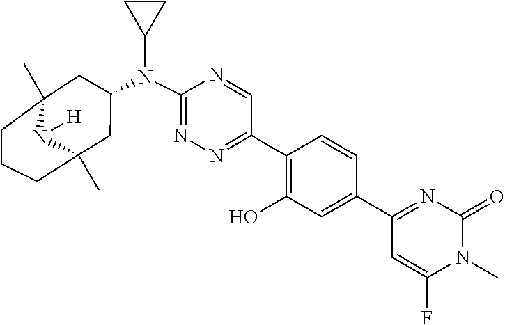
N(C1CC2(C)CCCC(C)(N2[H])C1)(C1CC1)C1=NN=C(C2=C(O)C=C(C3=NC(=O)N(C)C(F)=C3)C=C2)C=N1
